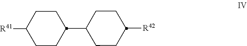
C1CC(C2CCC([R42])CC2)CCC1[R41]
